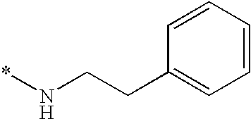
C1=CC=CC=C1CCN*
